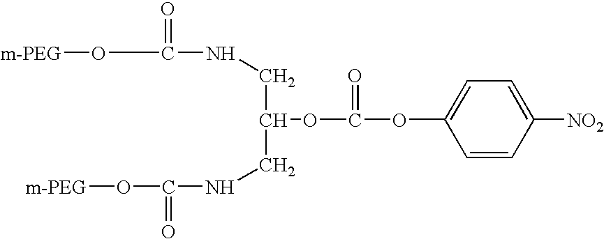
[m-PEG]OC(NCC(OC(OC1=CC=C([NO2])C=C1)=O)CNC(O[m-PEG])=O)=O
